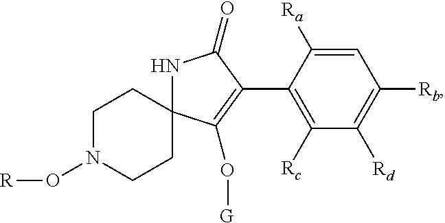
C1=C([Ra])C(C2=C(O[G])C3(NC2=O)CCN(O[R])CC3)=C([Rc])C([Rd])=C1[Rb]
